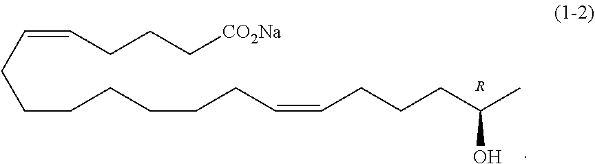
C(CCCCCCCC=CCCCC(C)O)=CCCC[CO2Na].[R]
